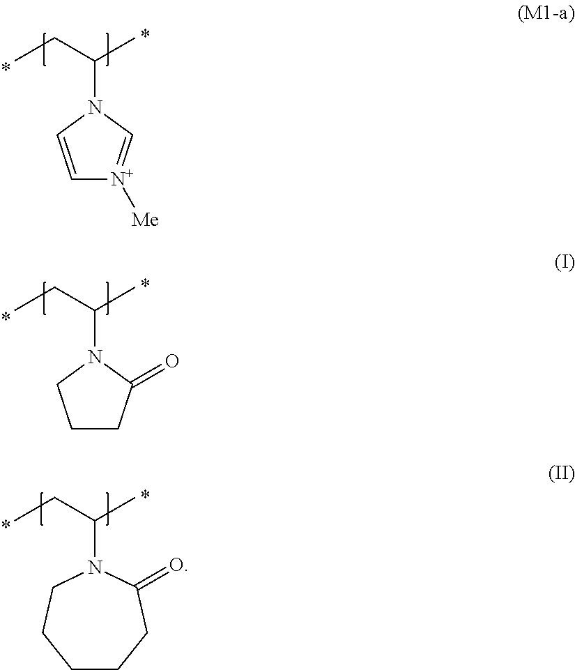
C1=CN(C(C)CC)C=[N+]1[Me].C1CC(=O)N(C(C)CC)C1.C1CCC(=O)N(C(CC)C)CC1
